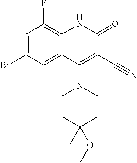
C1=C(Br)C=C2C(=C1F)NC(=O)C(C#N)=C2N1CCC(C)(OC)CC1
